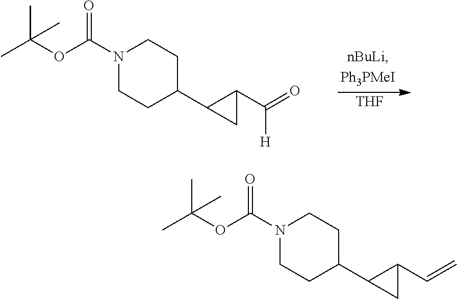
CC(OC(N1CCC(C2CC2C(=O)[H])CC1)=O)(C)C.[THF].CC(OC(N1CCC(C2CC2C=C)CC1)=O)(C)C
